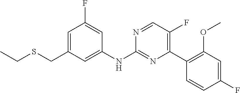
C1(NC2=NC(C3=C(OC)C=C(F)C=C3)=C(F)C=N2)=CC(CSCC)=CC(F)=C1
